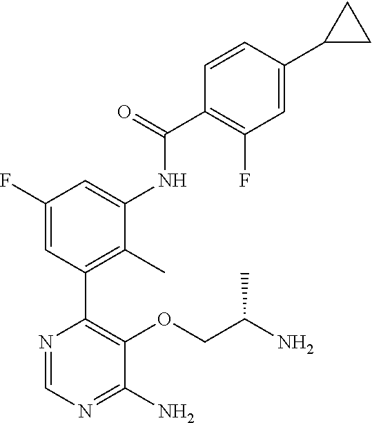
C(COC1=C(C2=C(C)C(NC(C3=C(F)C=C(C4CC4)C=C3)=O)=CC(F)=C2)N=CN=C1N)(N)C
